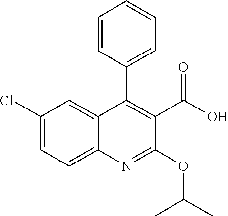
C1(Cl)=CC=C2C(=C1)C(C1=CC=CC=C1)=C(C(O)=O)C(OC(C)C)=N2
